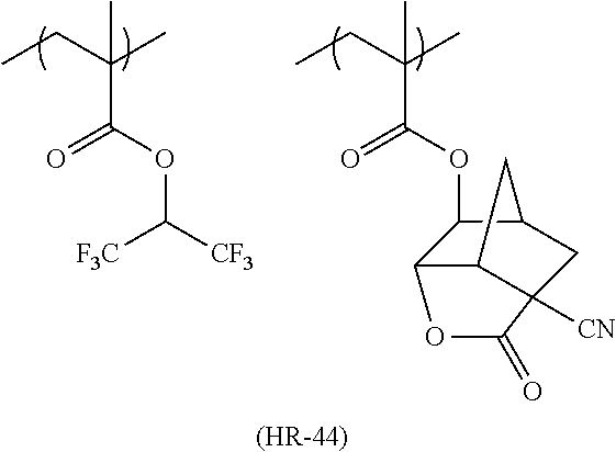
CCC(C)(C)C(OC([F3C])[CF3])=O.CCC(C)(C)C(OC1C2C3C([CN])(CC1C3)C(=O)O2)=O.[(HR-44)]
